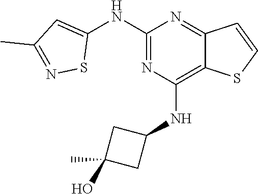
C1(NC2=CC(C)=NS2)=NC(NC2CC(O)(C)C2)=C2C(=N1)C=CS2
